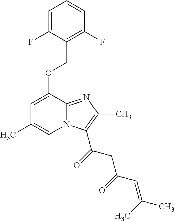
C1=C(F)C(COC2=CC(C)=CN3C2=NC(C)=C3C(=O)CC(C=C(C)C)=O)=C(F)C=C1
